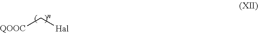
[QOOC]C[Hal]
